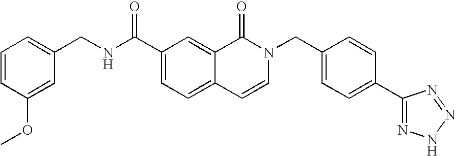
C1=CC(OC)=CC(CNC(C2=CC=C3C(=C2)C(=O)N(CC2=CC=C(C4=NNN=N4)C=C2)C=C3)=O)=C1
